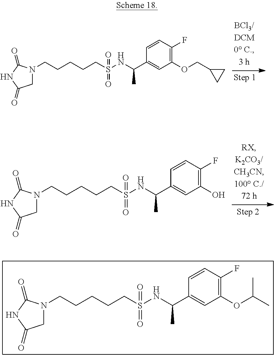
N1(CCCCCS(NC(C2=CC(OCC3CC3)=C(F)C=C2)C)(=O)=O)CC(=O)NC1=O.N1(CCCCCS(NC(C2=CC(OC(C)C)=C(F)C=C2)C)(=O)=O)CC(=O)NC1=O.N1(CCCCCS(NC(C2=CC(O)=C(F)C=C2)C)(=O)=O)CC(=O)NC1=O
